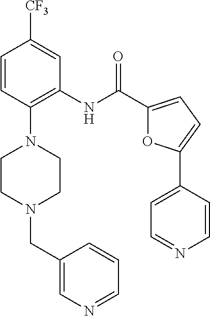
C1=CC(N2CCN(CC3=CN=CC=C3)CC2)=C(NC(C2=CC=C(C3=CC=NC=C3)O2)=O)C=C1[CF3]
